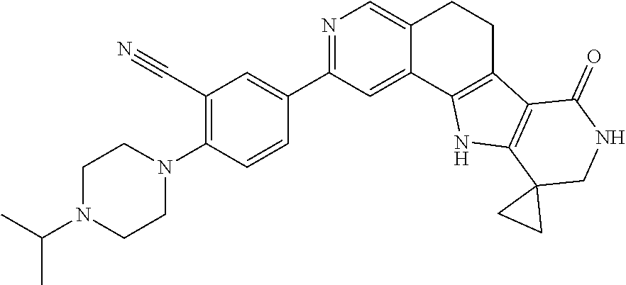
C(C1=C(N2CCN(C(C)C)CC2)C=CC(C2=NC=C3C(=C2)C2=C(CC3)C3=C(N2)C2(CNC3=O)CC2)=C1)#N
